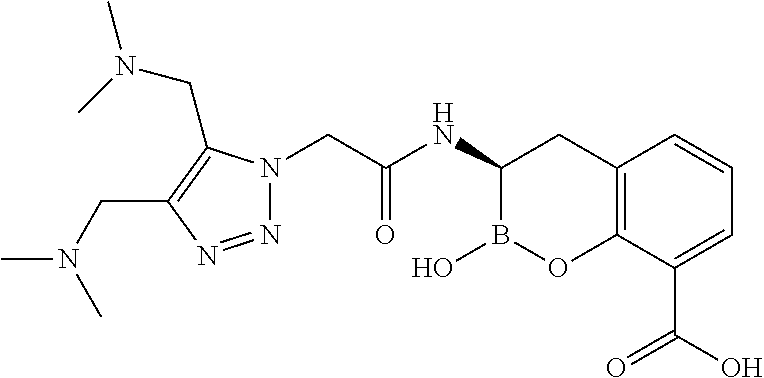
C1(NC(CN2N=NC(CN(C)C)=C2CN(C)C)=O)B(O)OC2=C(C1)C=CC=C2C(O)=O
